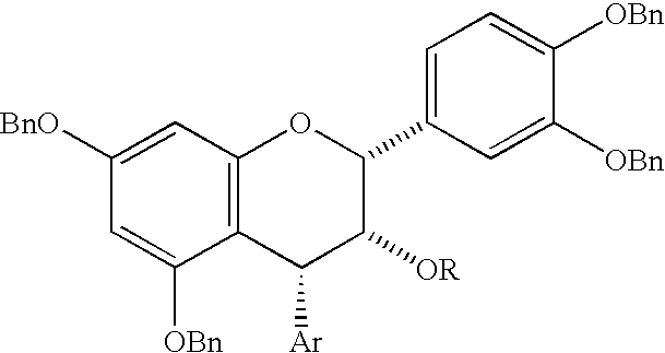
C1=C([BnO])C=C([OBn])C2=C1OC(C1=CC=C([OBn])C([OBn])=C1)C([OR])C2[Ar]
